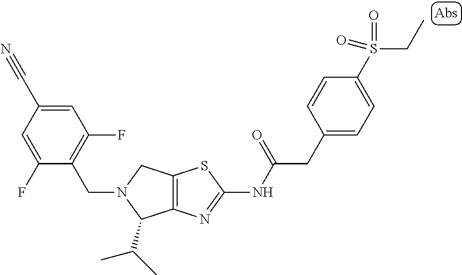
C12=C(N=C(NC(CC3=CC=C(S(CC)(=O)=O)C=C3)=O)S1)C(C(C)C)N(CC1=C(F)C=C(C#N)C=C1F)C2
